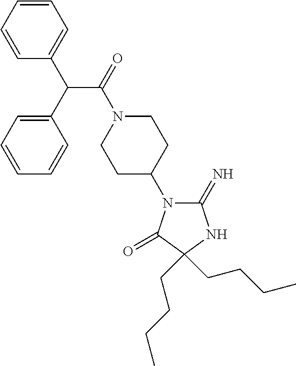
C1(=N)N(C2CCN(C(C(C3=CC=CC=C3)C3=CC=CC=C3)=O)CC2)C(=O)C(CCCC)(CCCC)N1
